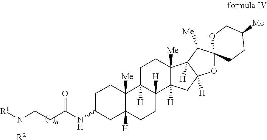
C1C(NC(=O)CCN([R1])[R2])CC2([H])C([Me])(C1)C1([H])C([H])(CC2)C2([H])C([Me])(CC1)C1([H])C([H])(C2)OC2(C1[Me])CCC([Me])CO2
